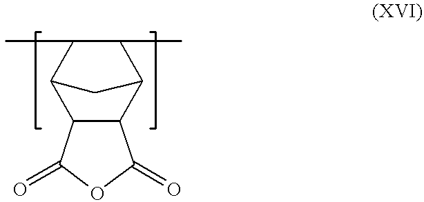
C1(C)C(C)C2C3C(C1C2)C(=O)OC3=O
